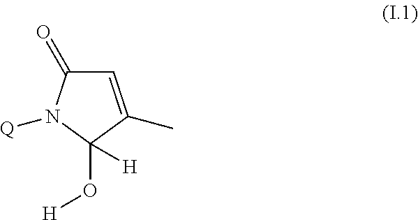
C1=C(C)C(O[H])([H])N([Q])C1=O
